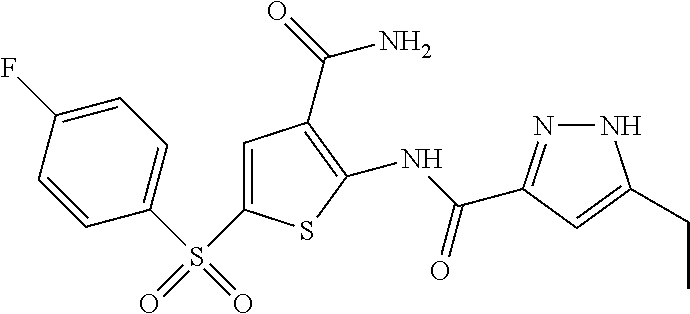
C1=C(F)C=CC(S(C2=CC(C(N)=O)=C(NC(=O)C3=NNC(CC)=C3)S2)(=O)=O)=C1
